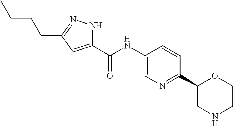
O=C(NC1=CN=C(C2CNCCO2)C=C1)C1=CC(CCCC)=NN1
